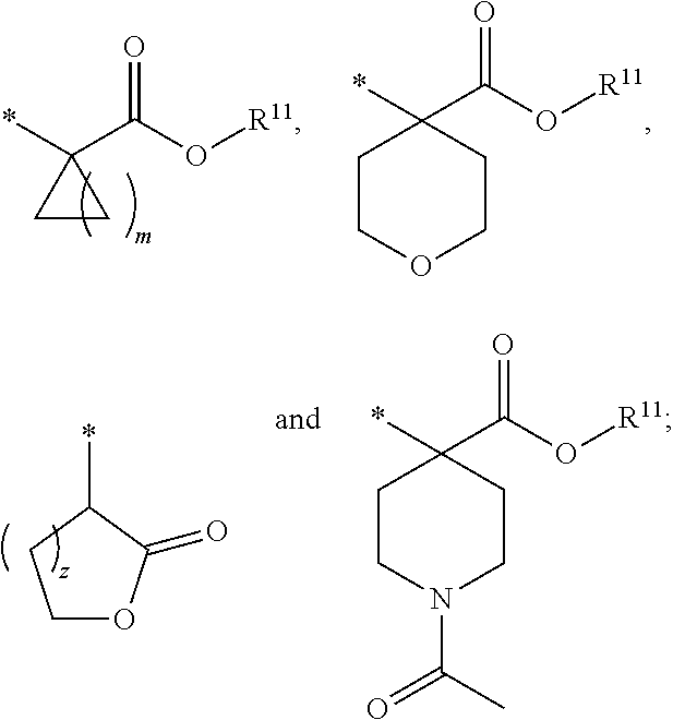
*C1(C(O[R11])=O)CC1.*C1(C(O[R11])=O)CCOCC1.C1OC(=O)C(*)C1.*C1(C(O[R11])=O)CCN(C(=O)C)CC1
